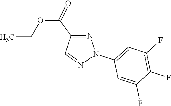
N1=C(C(OCC)=O)C=NN1C1=CC(F)=C(F)C(F)=C1
